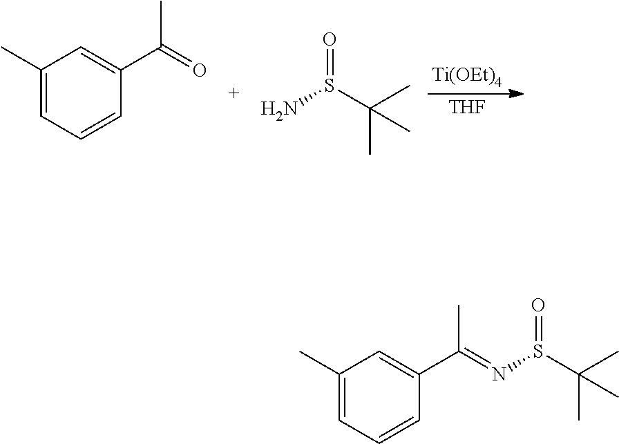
[Ti(OEt)4].[THF].C1(C)=CC=CC(C(C)=O)=C1.NS(=O)C(C)(C)C.C1(C)=CC=CC(C(C)=NS(=O)C(C)(C)C)=C1
